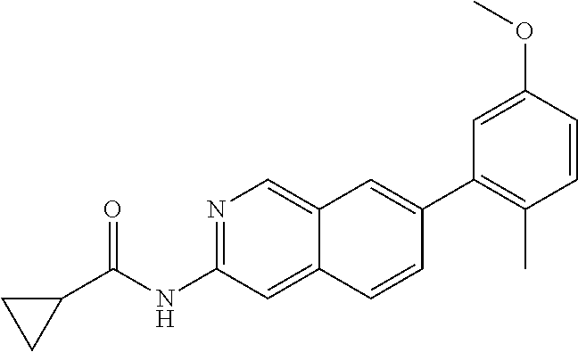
N1=C(NC(=O)C2CC2)C=C2C(=C1)C=C(C1=C(C)C=CC(OC)=C1)C=C2
